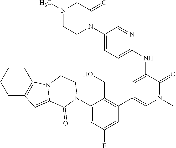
N(C1=CC(C2=C(CO)C(N3C(=O)C4=CC5=C(CCCC5)N4CC3)=CC(F)=C2)=CN(C)C1=O)C1=CC=C(N2C(=O)CN(C)CC2)C=N1
